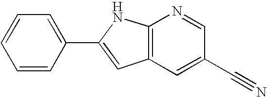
C1=CC(C2=CC3=C(N2)N=CC(C#N)=C3)=CC=C1
